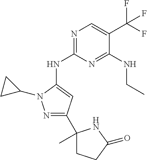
N1=C(NC2=CC(C3(C)CCC(=O)N3)=NN2C2CC2)N=C(NCC)C(C(F)(F)F)=C1
